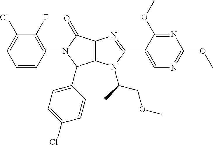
C12=C(C(=O)N(C3=C(F)C(Cl)=CC=C3)C1C1=CC=C(Cl)C=C1)N=C(C1=CN=C(OC)N=C1OC)N2C(COC)C
